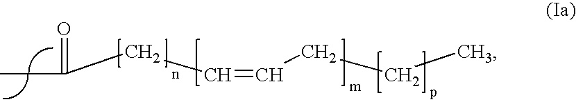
CC(CC=CCCC)=O
